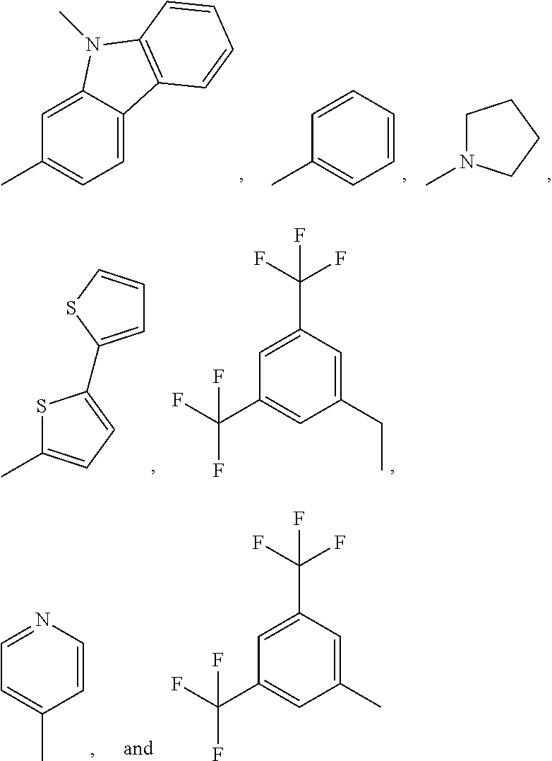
C1=C2C(=CC(C)=C1)N(C)C1=C2C=CC=C1.C1=CC=CC(C)=C1.C1N(C)CCC1.S1C(C)=CC=C1C1=CC=CS1.C1(CC)=CC(C(F)(F)F)=CC(C(F)(F)F)=C1.C1=CN=CC=C1C.C1(C)=CC(C(F)(F)F)=CC(C(F)(F)F)=C1
